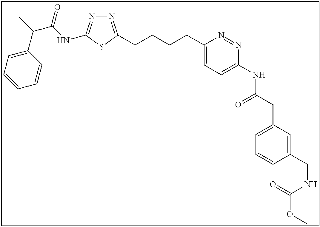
N1=C(CCCCC2=CC=C(NC(CC3=CC=CC(CNC(OC)=O)=C3)=O)N=N2)SC(NC(C(C2=CC=CC=C2)C)=O)=N1
